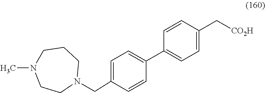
C1=C(CN2CCCN(C)CC2)C=CC(C2=CC=C(C[CO2H])C=C2)=C1
